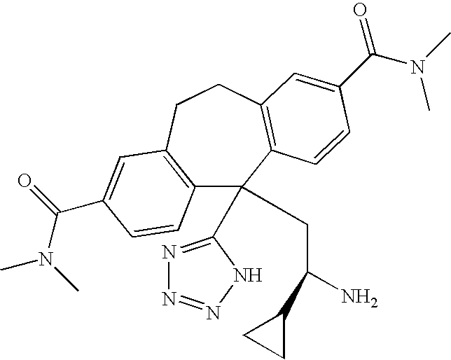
C12=C(CCC3=C(C1(C1=NN=NN1)CC(N)C1CC1)C=CC(C(N(C)C)=O)=C3)C=C(C(=O)N(C)C)C=C2
